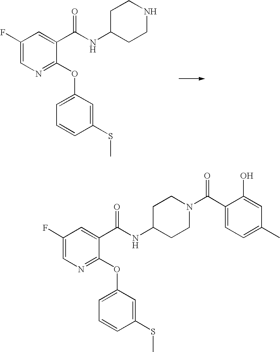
C1(F)=CN=C(OC2=CC=CC(SC)=C2)C(C(NC2CCNCC2)=O)=C1.C1(F)=CN=C(OC2=CC=CC(SC)=C2)C(C(NC2CCN(C(C3=CC=C(C)C=C3O)=O)CC2)=O)=C1
